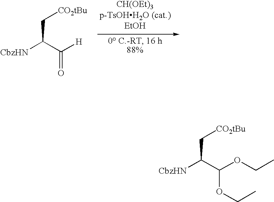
[CbzHN]C(C([H])=O)C[CO2tBu].[CbzHN]C(C(OCC)OCC)C[CO2tBu]
